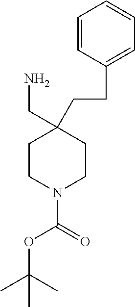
C1=CC(CCC2(CN)CCN(C(=O)OC(C)(C)C)CC2)=CC=C1
